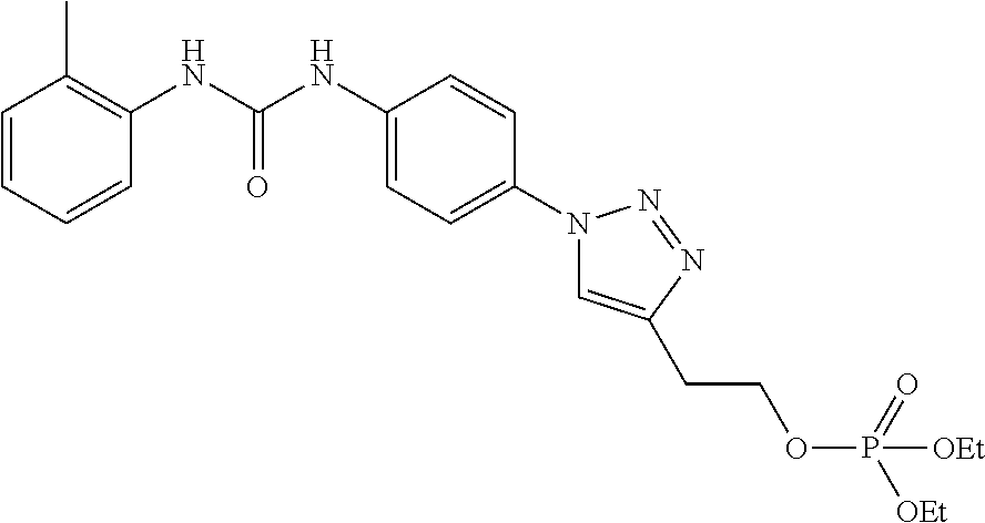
C1=CC=CC(NC(NC2=CC=C(N3C=C(CCOP([OEt])(=O)[OEt])N=N3)C=C2)=O)=C1C
